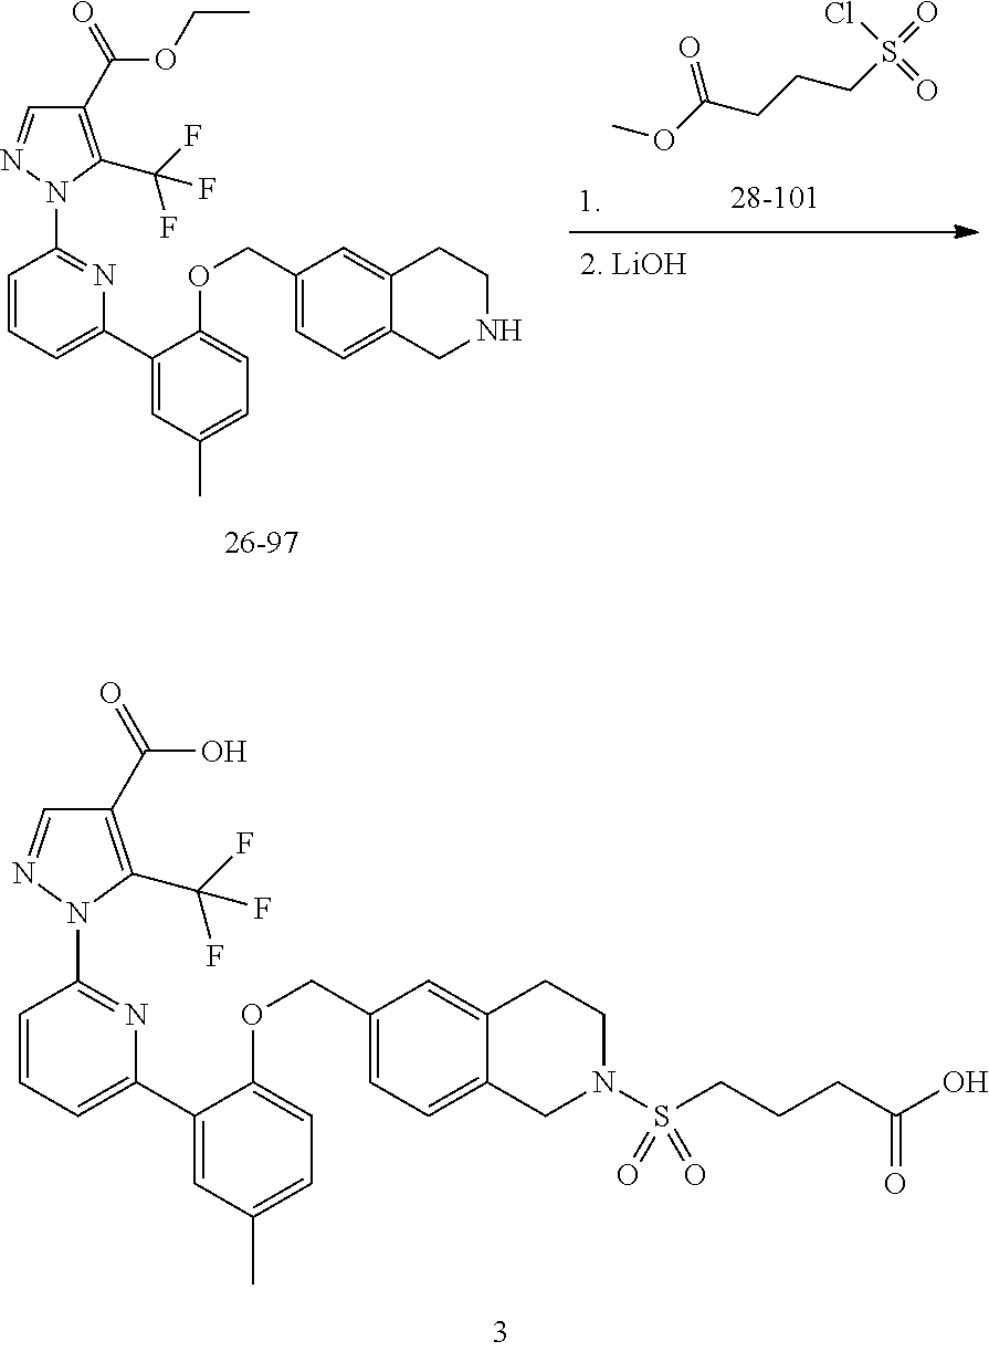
COC(CCCS(Cl)(=O)=O)=O.C1(C2=CC=CC(N3C(C(F)(F)F)=C(C(=O)OCC)C=N3)=N2)=CC(C)=CC=C1OCC1=CC=C2C(=C1)CCNC2.C1(C2=CC=CC(N3C(C(F)(F)F)=C(C(=O)O)C=N3)=N2)=CC(C)=CC=C1OCC1=CC=C2C(=C1)CCN(S(CCCC(O)=O)(=O)=O)C2
